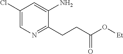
C1(Cl)=CN=C(CCC(O[Et])=O)C(N)=C1
